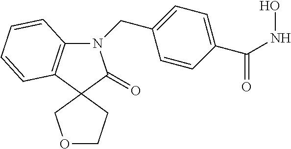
N1(CC2=CC=C(C(=O)NO)C=C2)C2=C(C3(C1=O)CCOC3)C=CC=C2
